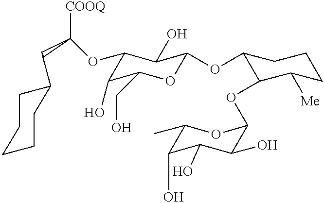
C1(CC([COOQ])OC2C(O)C(CO)OC(OC3C(OC4C(O)C(O)C(O)C(C)O4)C([Me])CCC3)C2O)CCCCC1
